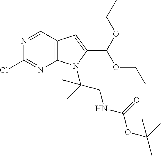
C12=C(C=NC(Cl)=N1)C=C(C(OCC)OCC)N2C(CNC(=O)OC(C)(C)C)(C)C
